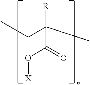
C(C(=O)O[X])(CC)(C)[R]
